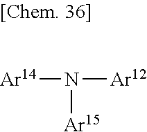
[Ar14]N([Ar15])[Ar12]
